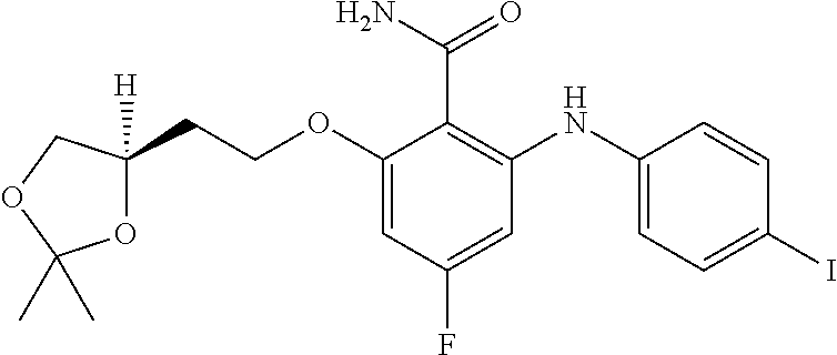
C(OC1=CC(F)=CC(NC2=CC=C(I)C=C2)=C1C(=O)N)CC1([H])OC(C)(C)OC1
